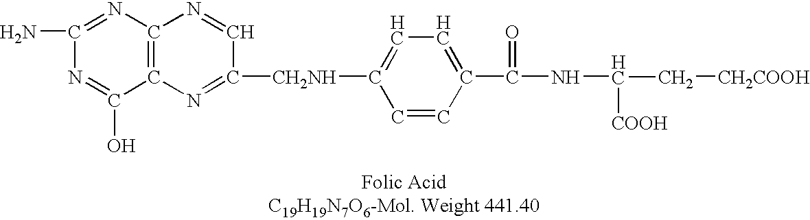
C1(N)=NC2=C(C(O)=N1)N=C([CH2NH]C1=CC=C(C(=O)NC([COOH])C[CH2COOH])C=C1)C=N2
